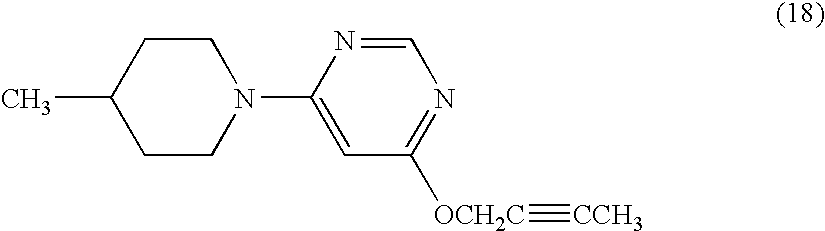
C1CN(C2=CC([OCH2C]#[CCH3])=NC=N2)CCC1C
